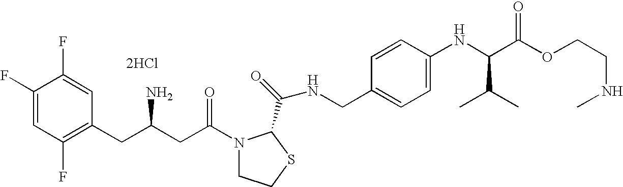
[2HCl].C1(F)=CC(F)=C(CC(CC(=O)N2CCSC2C(=O)NCC2=CC=C(NC(C(OCCNC)=O)C(C)C)C=C2)N)C=C1F
